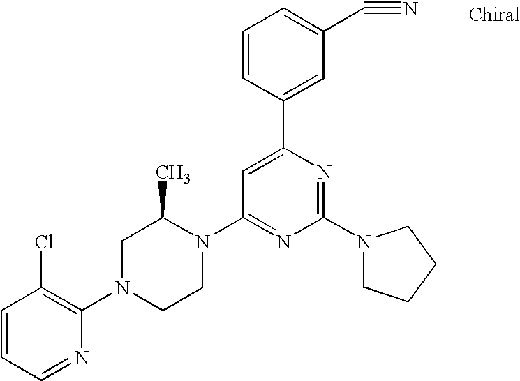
C1=CC=NC(N2CCN(C3=NC(N4CCCC4)=NC(C4=CC(C#N)=CC=C4)=C3)C(C)C2)=C1Cl
